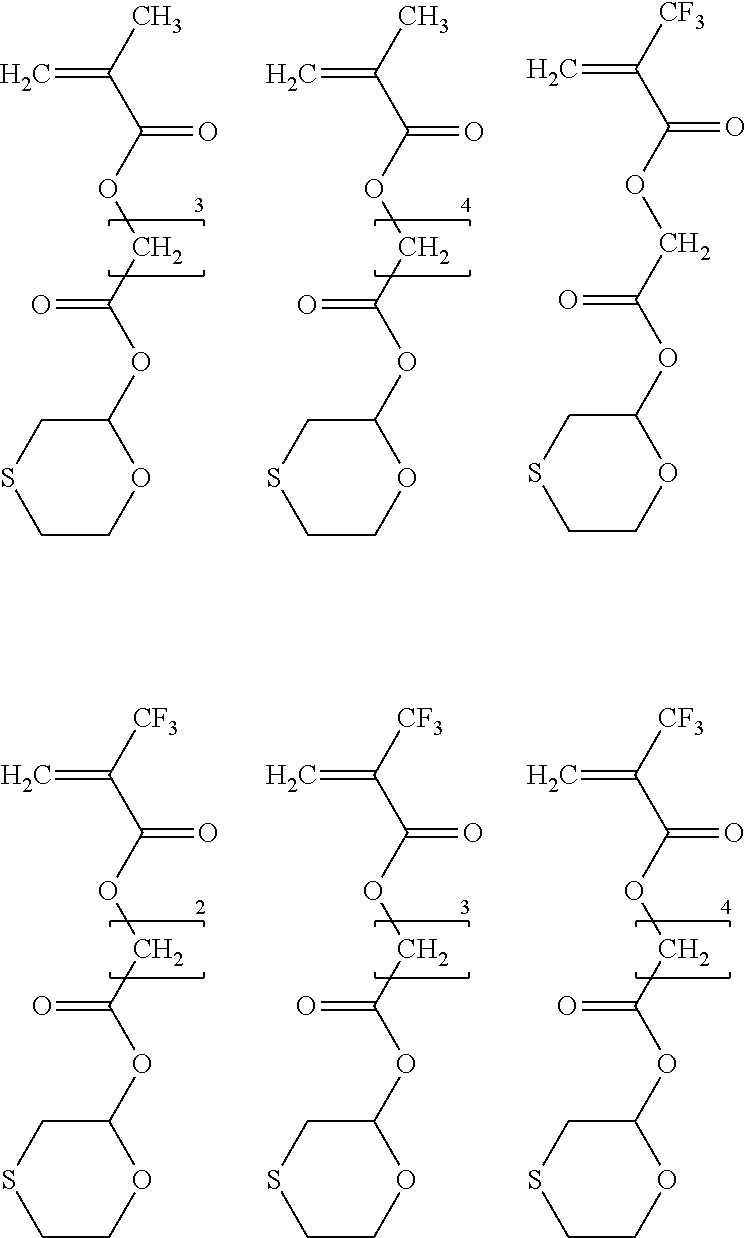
C(OC(C(C)=C)=O)C(OC1CSCCO1)=O.C(OC(C(C)=C)=O)C(OC1CSCCO1)=O.C(OC(C([CF3])=C)=O)C(OC1CSCCO1)=O.C(OC(C([CF3])=C)=O)C(OC1CSCCO1)=O.C(OC(C([CF3])=C)=O)C(OC1CSCCO1)=O.C(OC(C([CF3])=C)=O)C(OC1CSCCO1)=O
